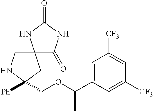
C1(=O)NC(=O)NC12CNC(COC(C1=CC([CF3])=CC([CF3])=C1)C)([Ph])C2
